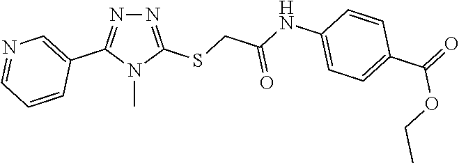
N1=C(SCC(NC2=CC=C(C(=O)OCC)C=C2)=O)N(C)C(C2=CN=CC=C2)=N1
